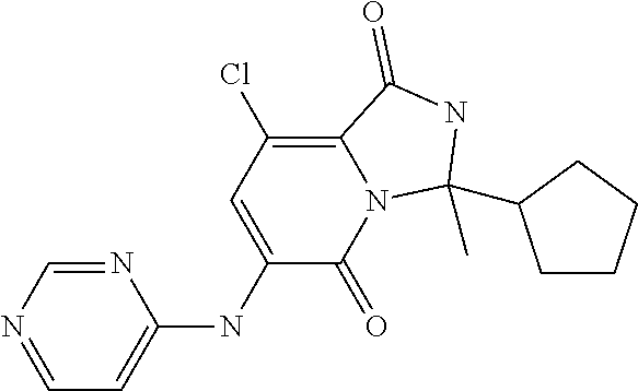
C1=NC=NC(NC2=CC(Cl)=C3N(C2=O)C(C)(C2CCCC2)NC3=O)=C1
